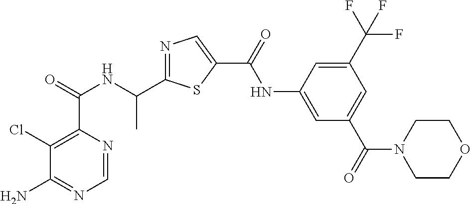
ClC1=C(C(NC(C2=NC=C(C(=O)NC3=CC(C(N4CCOCC4)=O)=CC(C(F)(F)F)=C3)S2)C)=O)N=CN=C1N
